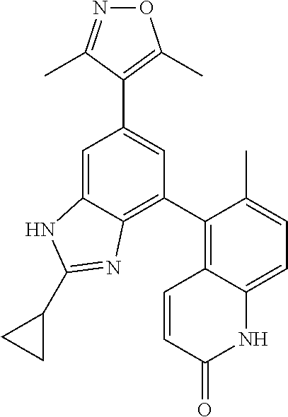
N1=C(C)C(C2=CC(C3=C4C(=CC=C3C)NC(=O)C=C4)=C3C(=C2)NC(C2CC2)=N3)=C(C)O1
